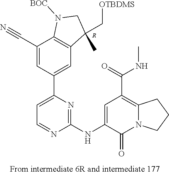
[R].C1(C#N)=CC(C2=CC=NC(NC3=CC(C(=O)NC)=C4N(C3=O)CCC4)=N2)=CC2=C1N([BOC])CC2(C)C[OTBDMS]
